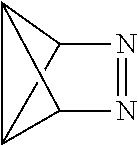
C12C3C1C2N=N3
